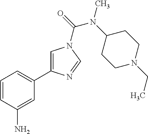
C1=CC(N)=CC(C2=CN(C(=O)N(C3CCN(CC)CC3)C)C=N2)=C1
